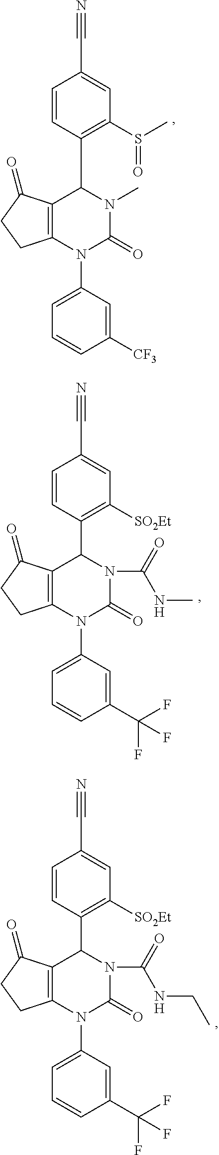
C12=C(N(C3=CC=CC([CF3])=C3)C(=O)N(C)C1C1=C(S(=O)C)C=C(C#N)C=C1)CCC2=O.C12=C(N(C3=CC=CC(C(F)(F)F)=C3)C(=O)N(C(NC)=O)C1C1=C([SO2Et])C=C(C#N)C=C1)CCC2=O.C12=C(N(C3=CC=CC(C(F)(F)F)=C3)C(=O)N(C(=O)NCC)C1C1=C([SO2Et])C=C(C#N)C=C1)CCC2=O
